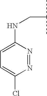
C1(NCC(C)C)=CC=C(Cl)N=N1
